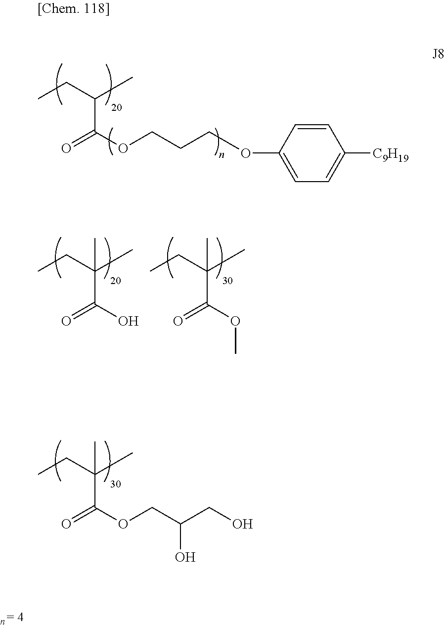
C(C(=O)OCCCOC1=CC=C([C9H19])C=C1)(C)CC.C(C(=O)OCC(CO)O)(C)(CC)C.C(C(=O)O)(C)(CC)C.C(C(=O)OC)(C)(CC)C
